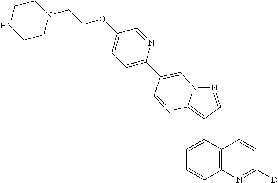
C1=C(C2=C3N(N=C2)C=C(C2=CC=C(OCCN4CCNCC4)C=N2)C=N3)C2=C(C=C1)N=C([D])C=C2
